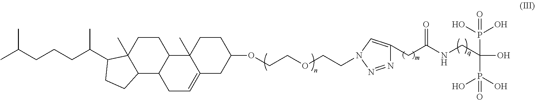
C12C3C(CCC1(C)C(C(CCCC(C)C)C)CC2)C1(C)C(=CC3)CC(OCCOCCN2C=C(CC(NCC(O)(P(O)(O)=O)P(O)(O)=O)=O)N=N2)CC1
